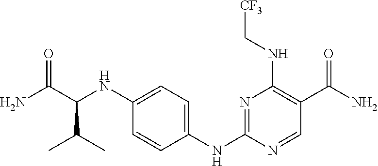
N1=C(NC2=CC=C(NC(C(N)=O)C(C)C)C=C2)N=CC(C(N)=O)=C1NC[CF3]
